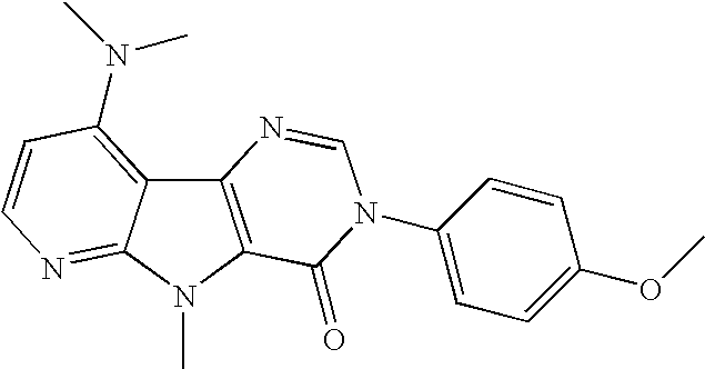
C12=C(N(C)C3=NC=CC(N(C)C)=C13)C(=O)N(C1=CC=C(OC)C=C1)C=N2
